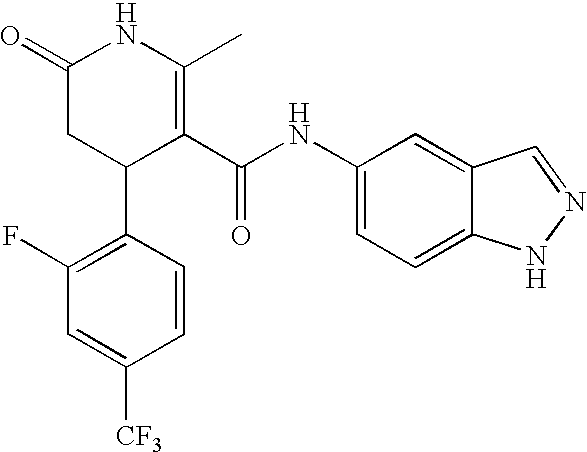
C1(F)=C(C2C(C(NC3=CC=C4C(=C3)C=NN4)=O)=C(C)NC(=O)C2)C=CC([CF3])=C1
